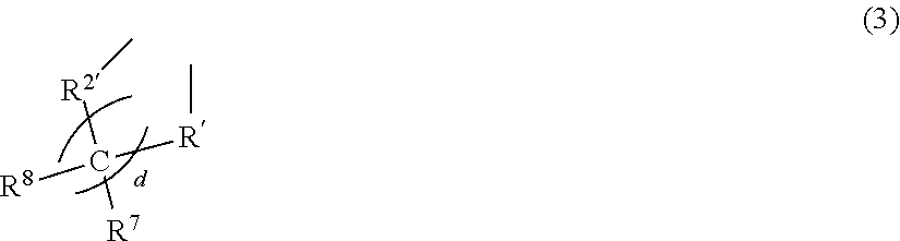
[R8]C([R]C)([R7])[R2]C
